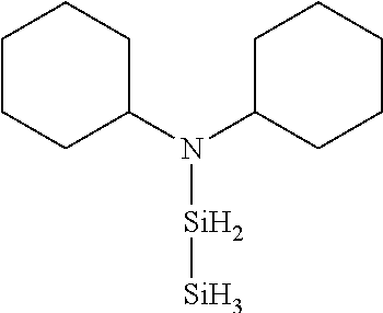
C1(N(C2CCCCC2)[Si][Si])CCCCC1
